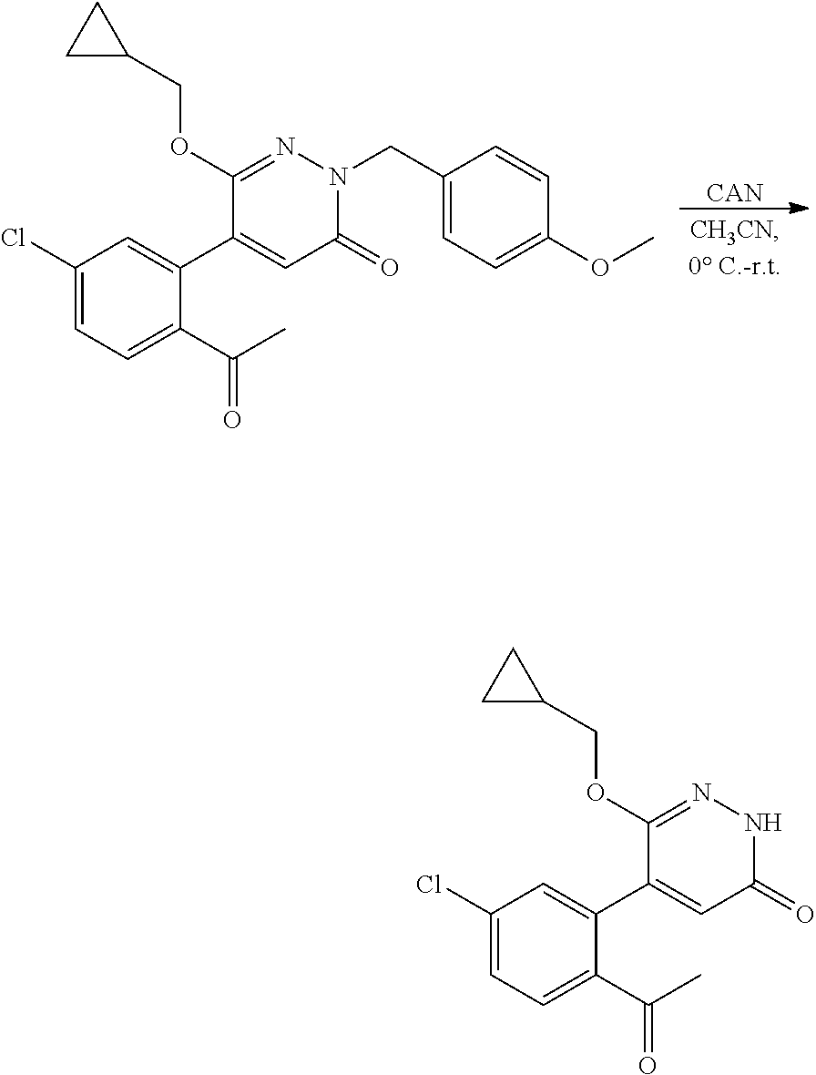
[CAN].C1(OCC2CC2)=NN(CC2=CC=C(OC)C=C2)C(=O)C=C1C1=CC(Cl)=CC=C1C(C)=O.C1(OCC2CC2)=NNC(=O)C=C1C1=CC(Cl)=CC=C1C(C)=O
